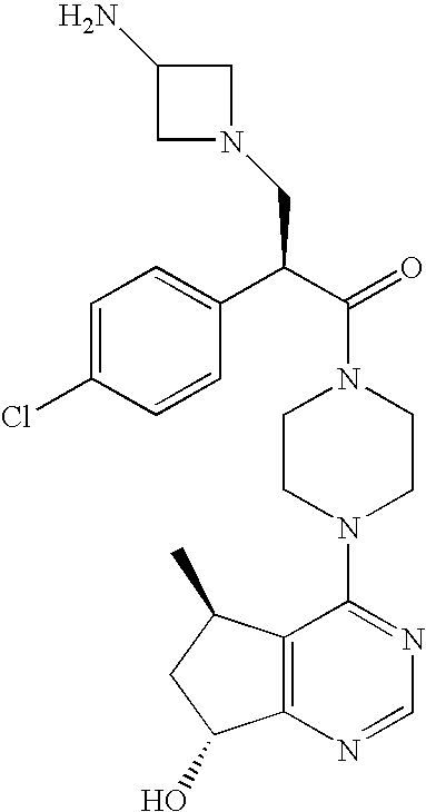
C(N1CCN(C2=NC=NC3=C2C(C)CC3O)CC1)(C(C1=CC=C(Cl)C=C1)CN1CC(N)C1)=O
